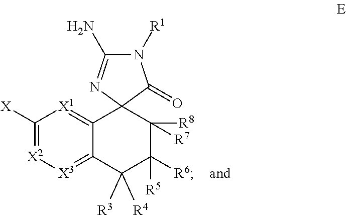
C1([X])=[X2][X3]=C2C(=[X1]1)C1(C([R8])([R7])C([R5])([R6])C2([R3])[R4])C(=O)N([R1])C(N)=N1
